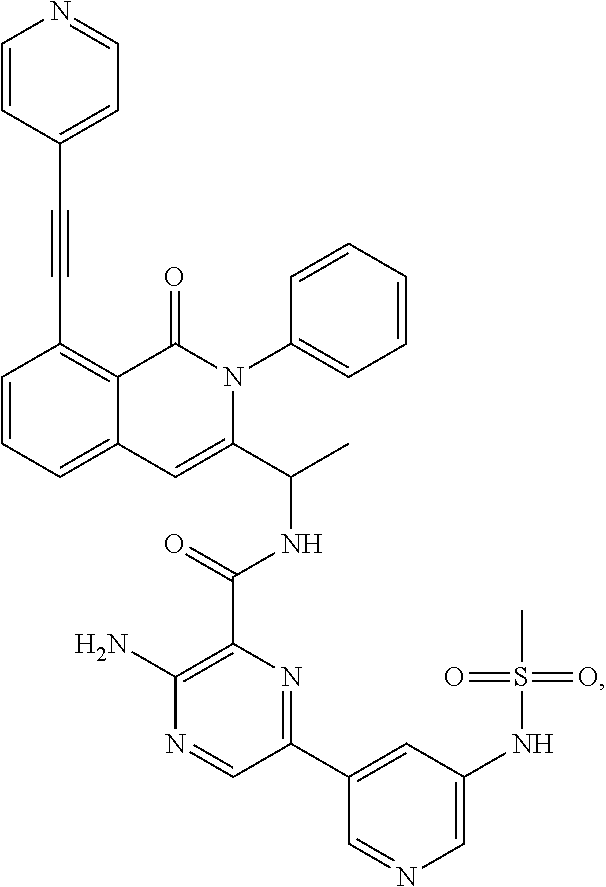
C12=CC=CC(C#CC3=CC=NC=C3)=C1C(=O)N(C1=CC=CC=C1)C(C(C)NC(C1=C(N)N=CC(C3=CC(NS(C)(=O)=O)=CN=C3)=N1)=O)=C2
